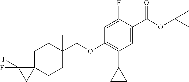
C1=C(F)C(C(OC(C)(C)C)=O)=CC(C2CC2)=C1OCC1(C)CCC2(CC1)C(F)(F)C2
